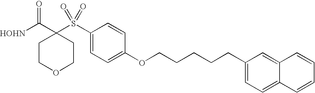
[HOHN]C(C1(S(C2=CC=C(OCCCCCC3=CC=C4C(=C3)C=CC=C4)C=C2)(=O)=O)CCOCC1)=O
